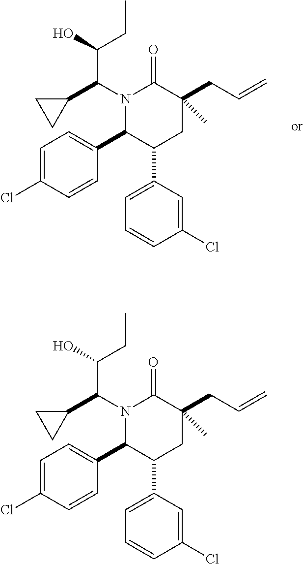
N1(C(C2CC2)C(O)CC)C(C2=CC=C(Cl)C=C2)C(C2=CC=CC(Cl)=C2)CC(CC=C)(C)C1=O.N1(C(C2CC2)C(O)CC)C(C2=CC=C(Cl)C=C2)C(C2=CC=CC(Cl)=C2)CC(CC=C)(C)C1=O
